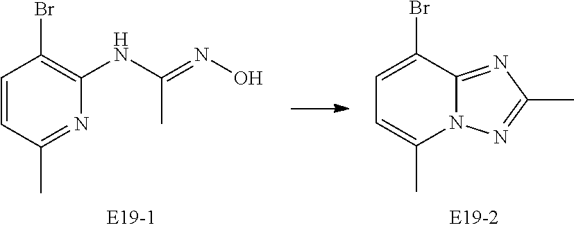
C1=CC(C)=NC(NC(C)=NO)=C1Br.C1=C(Br)C2=NC(C)=NN2C(C)=C1
